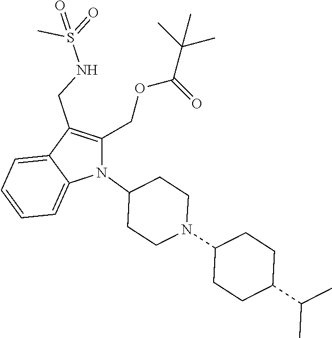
N1(C2CCN(C3CCC(C(C)C)CC3)CC2)C(COC(C(C)(C)C)=O)=C(CNS(=O)(C)=O)C2=CC=CC=C12
